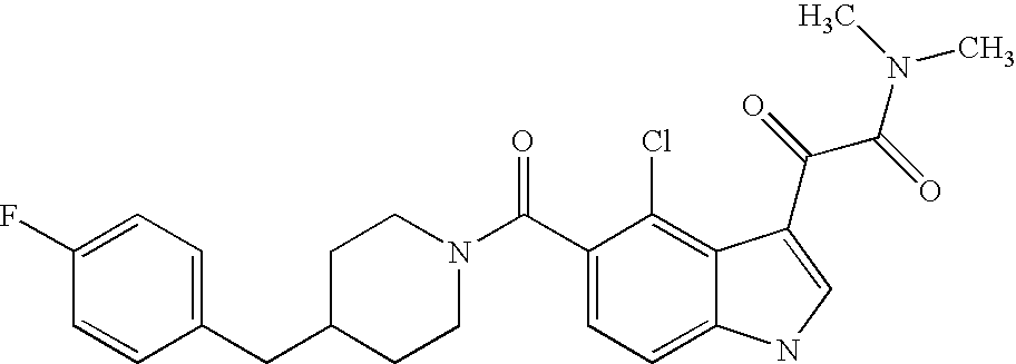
C(C1CCN(C(=O)C2=CC=C3C(=C2Cl)C(C(=O)C(=O)N(C)C)=CN3)CC1)C1=CC=C(F)C=C1
